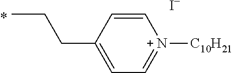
C1=C[N+]([C10H21])=CC=C1CCC.[I-]
